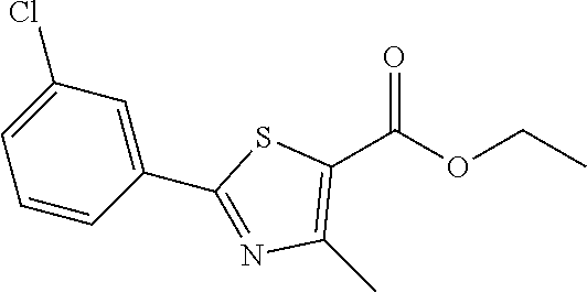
C1(C(OCC)=O)=C(C)N=C(C2=CC(Cl)=CC=C2)S1
